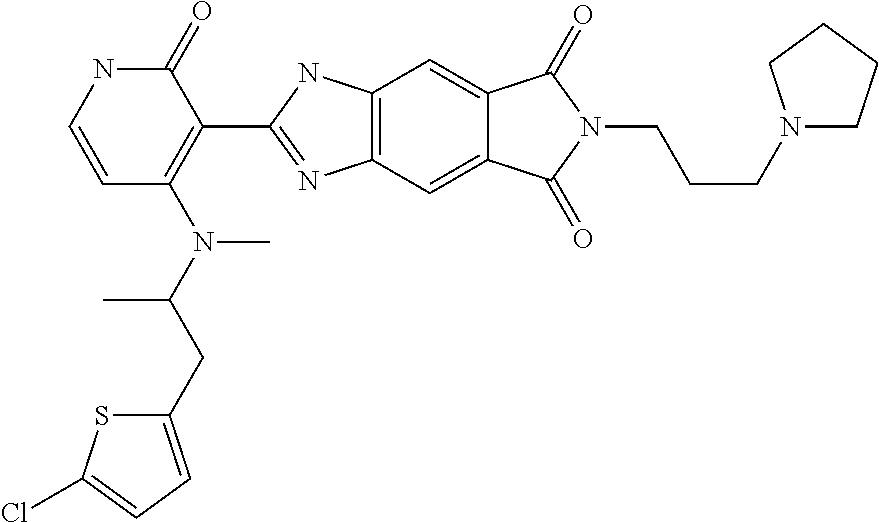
C1=CNC(=O)C(C2=NC3=C(N2)C=C2C(=C3)C(=O)N(CCCN3CCCC3)C2=O)=C1N(C(CC1=CC=C(Cl)S1)C)C
